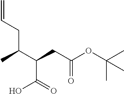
CC(C(CC(OC(C)(C)C)=O)C(=O)O)CC=C
